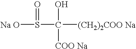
[Na O]S(C([(CH2)2COO Na])(O)[COO Na])=O
